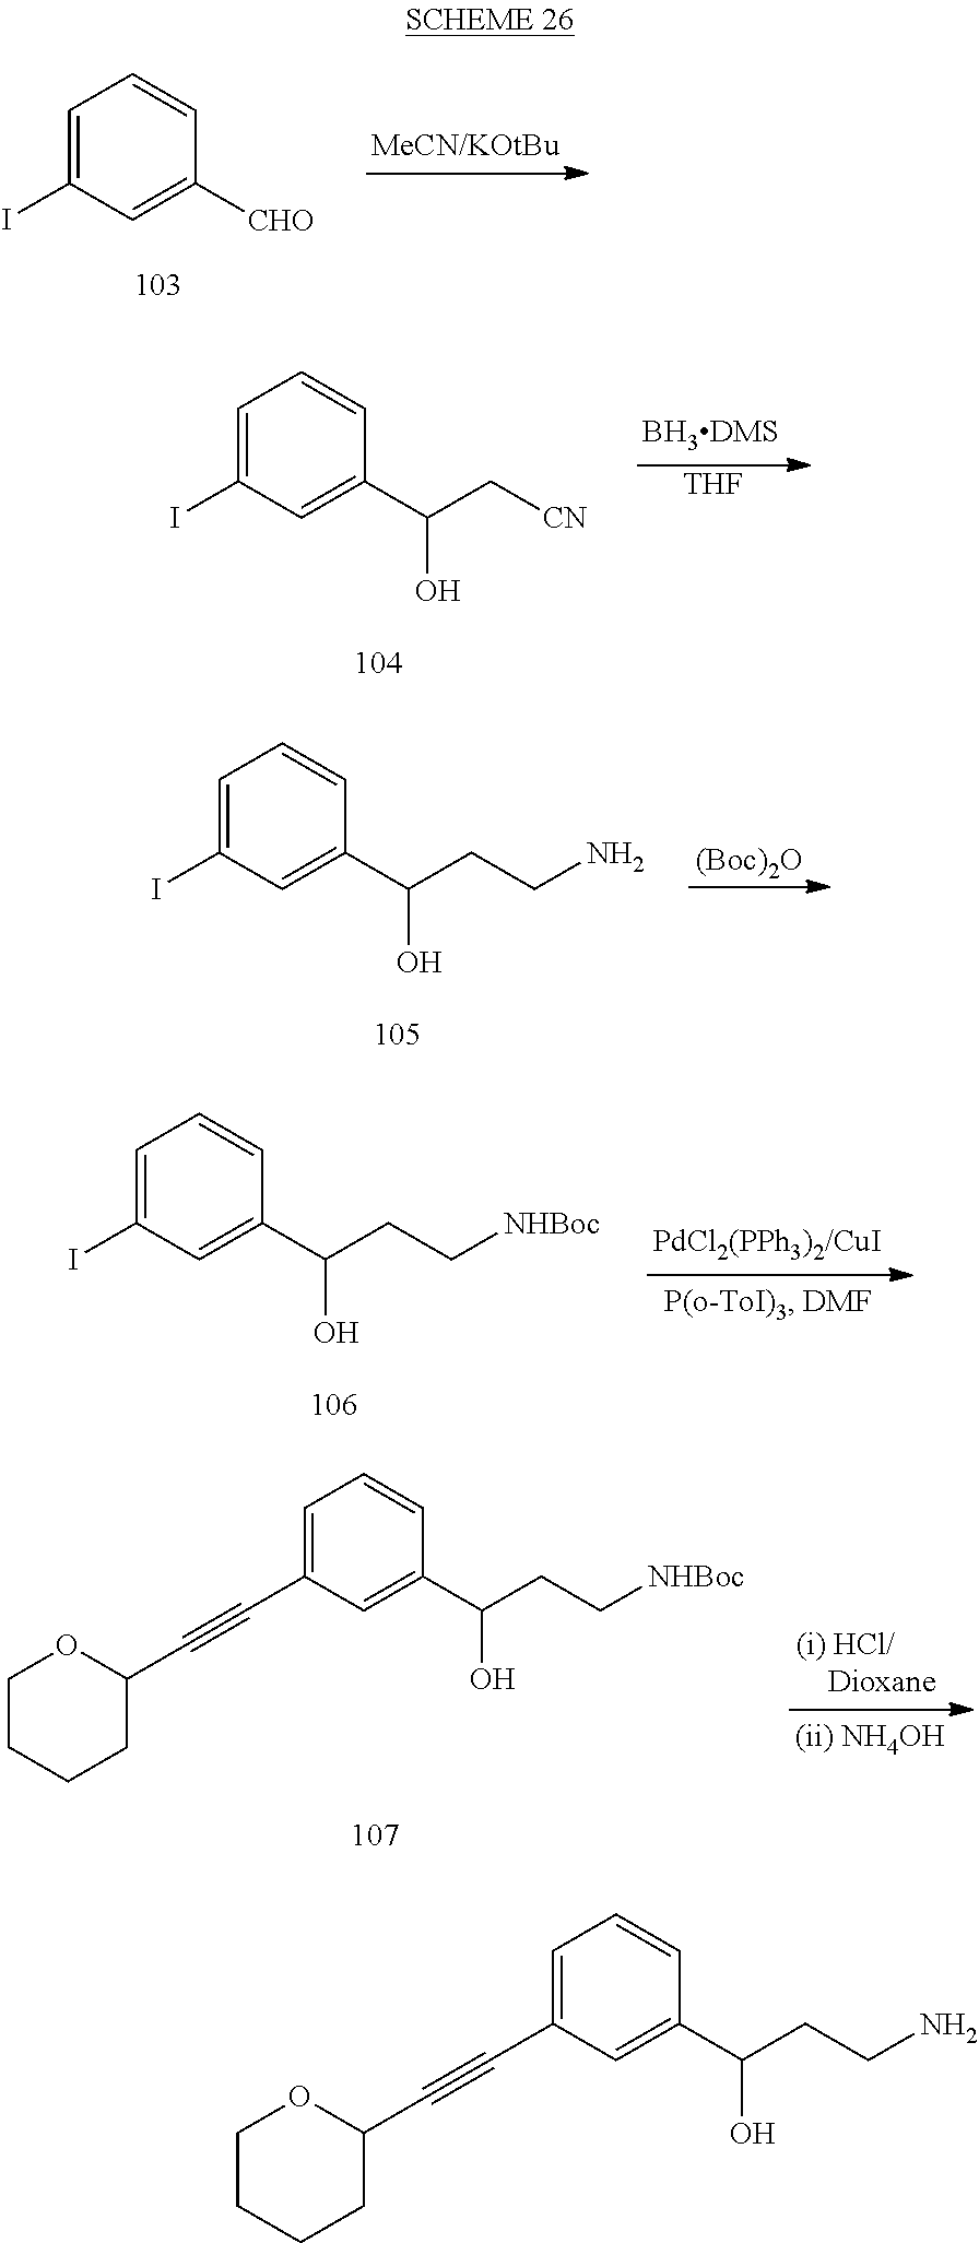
C1=C(I)C=C([CHO])C=C1.C1=C(I)C=C(C(C[CN])O)C=C1.[THF].C1=C(I)C=C(C(CCN)O)C=C1.[(Boc)2O].C1=C(I)C=C(C(CC[NHBoc])O)C=C1.C1=C(C#CC2OCCCC2)C=C(C(CC[NHBoc])O)C=C1.C1=C(C#CC2OCCCC2)C=C(C(CCN)O)C=C1
